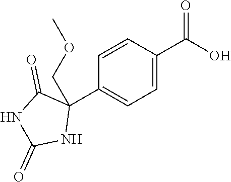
C1=CC(C(O)=O)=CC=C1C1(COC)C(=O)NC(=O)N1
